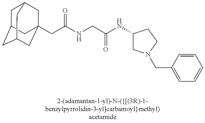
C1C2CC3CC(CC(NCC(NC4CN(CC5=CC=CC=C5)CC4)=O)=O)(CC1C3)C2
